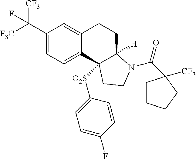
C(C1=CC=C2C(=C1)CCC1([H])C2([O2S]C2=CC=C(F)C=C2)CCN1C(=O)C1([CF3])CCCC1)([F3C])([CF3])F
